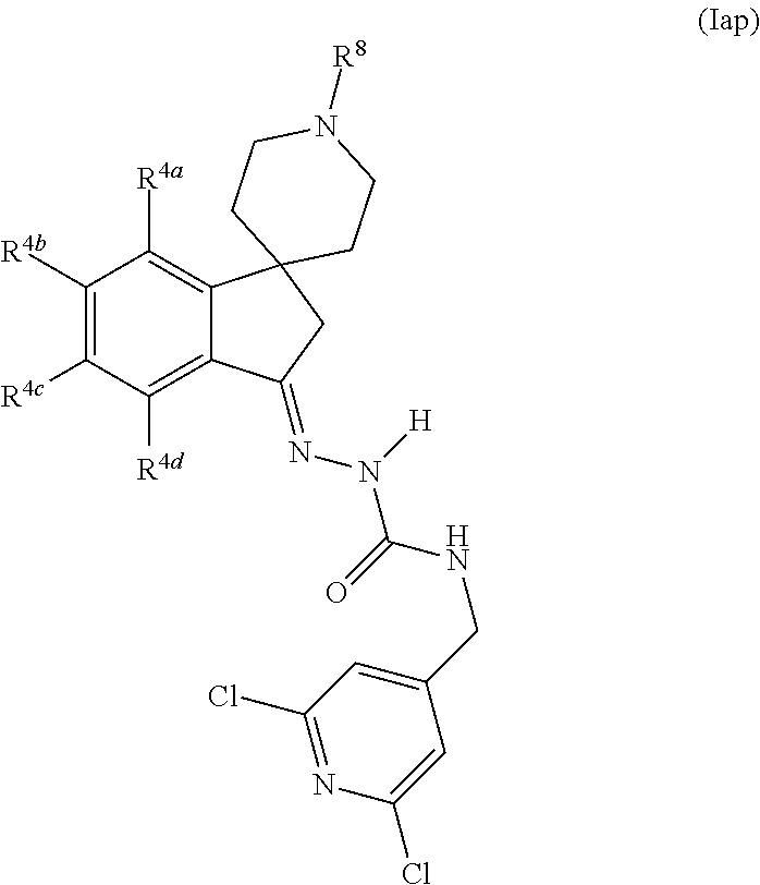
C1([R4b])=C([R4c])C([R4d])=C2C(=C1[R4a])C1(CC2=NN(C(=O)NCC2=CC(Cl)=NC(Cl)=C2)[H])CCN([R8])CC1
